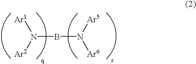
N([Ar1])([Ar2])BN([Ar5])[Ar6]
